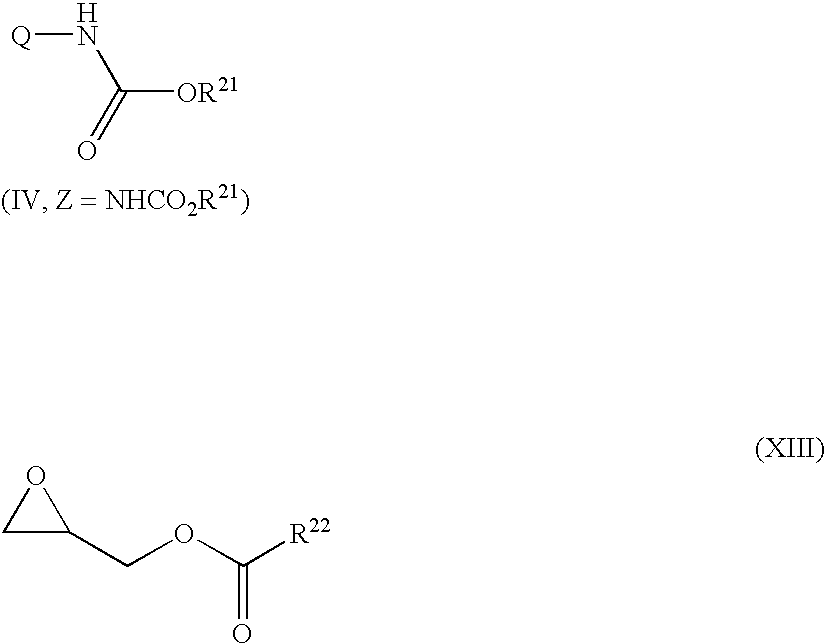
C([OR21])(=O)N[Q].C1(COC([R22])=O)OC1
